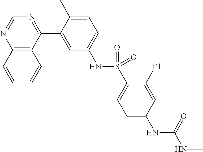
C12=C(C(C3=CC(NS(C4=CC=C(NC(NC)=O)C=C4Cl)(=O)=O)=CC=C3C)=NC=N1)C=CC=C2
